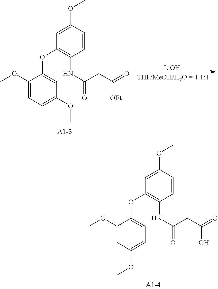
COC1=CC(OC)=CC=C1OC1=C(NC(CC(=O)O)=O)C=CC(OC)=C1.COC1=CC=C(OC)C=C1OC1=C(NC(CC(=O)[OEt])=O)C=CC(OC)=C1.[LiOH]
